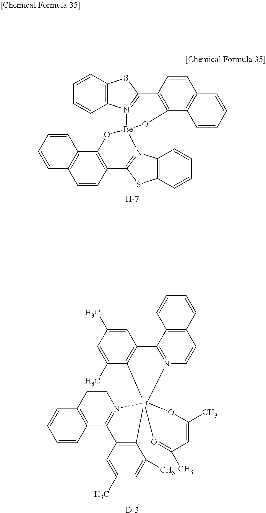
C1=CC2=C(C=C1)N1=C(S2)C2=C(C3=C(C=C2)C=CC=C3)O[Be]12OC1=C(C=CC3=C1C=CC=C3)C1=N2C2=C(S1)C=CC=C2.[H].C12=C(C=CC=C1)C=CN1=C2C2=C(C(C)=CC(C)=C2)[Ir]123(N1=C(C4=C(C=C1)C=CC=C4)C1=C2C(C)=CC(C)=C1)O=C(C)C=C(C)O3.[D]
